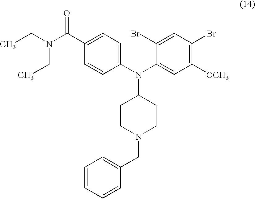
C1=CC(N(C2=CC([OCH3])=C(Br)C=C2Br)C2CCN(CC3=CC=CC=C3)CC2)=CC=C1C(N(CC)CC)=O
